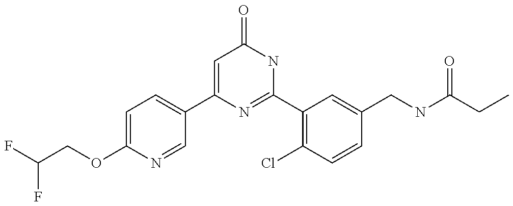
C1(C2=CC=C(OCC(F)F)N=C2)=CC(=O)NC(C2=C(Cl)C=CC(CNC(CC)=O)=C2)=N1
